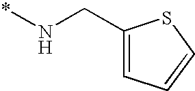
C1(CN*)=CC=CS1
